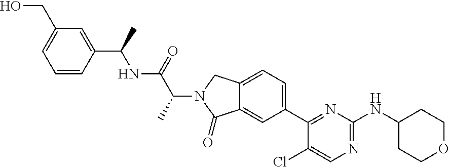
C1(Cl)=CN=C(NC2CCOCC2)N=C1C1=CC=C2C(=C1)C(=O)N(C(C(=O)NC(C1=CC(CO)=CC=C1)C)C)C2
